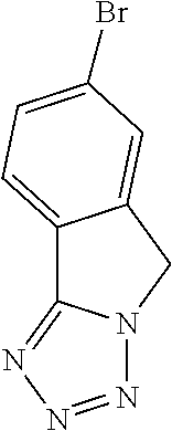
C12=CC=C(Br)C=C1CN1C2=NN=N1
